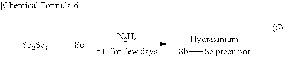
[N2H4].[Sb][Se precursor].[Sb2Se3].[Se]
